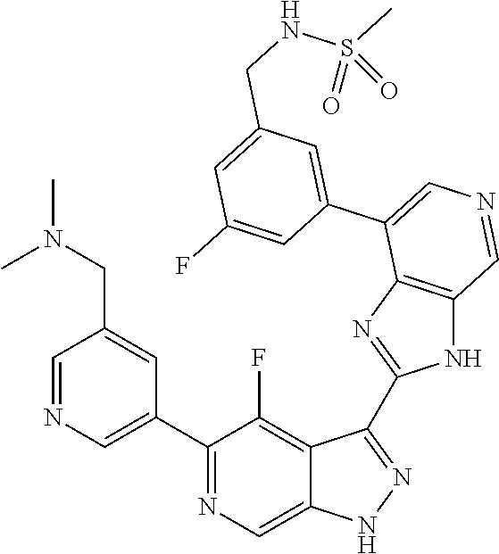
C1(C2=CN=CC(CN(C)C)=C2)=NC=C2C(=C1F)C(C1=NC3=C(N1)C=NC=C3C1=CC(CNS(C)(=O)=O)=CC(F)=C1)=NN2
